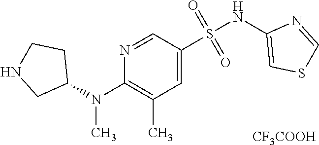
[CF3COOH].C1=C(S(NC2=CSC=N2)(=O)=O)C=NC(N(C2CCNC2)C)=C1C
